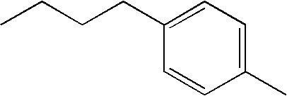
C1(CCCC)=CC=C(C)C=C1
